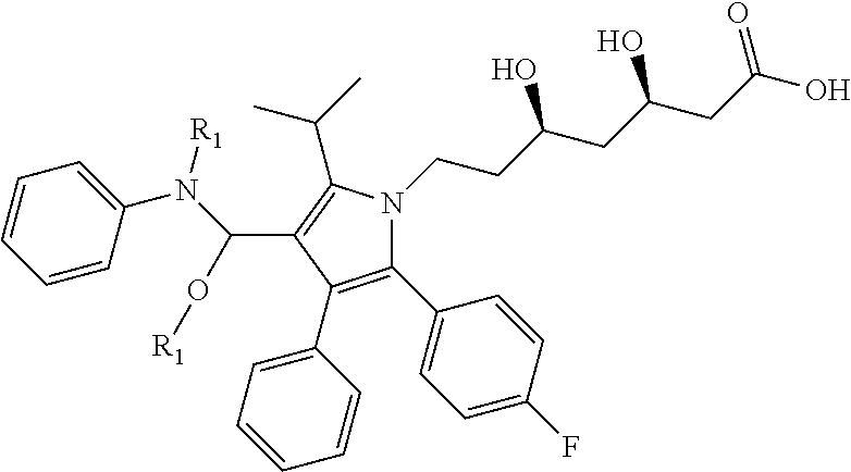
C1=CC(N(C(C2=C(C(C)C)N(CCC(CC(CC(O)=O)O)O)C(C3=CC=C(F)C=C3)=C2C2=CC=CC=C2)O[R1])[R1])=CC=C1
